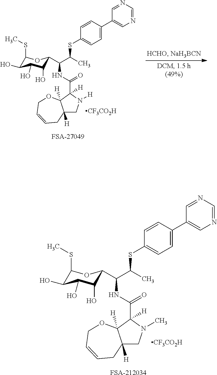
C1(SC)C(O)C(O)C(O)C(C(C(C)SC2=CC=C(C3=CN=CN=C3)C=C2)NC(=O)C2([H])N([H])CC3([H])C2([H])OCC=CC3)O1.[CF3CO2H].[FSA-27049].C1(SC)C(O)C(O)C(O)C(C(C(C)SC2=CC=C(C3=CN=CN=C3)C=C2)NC(=O)C2([H])N(C)CC3([H])C2([H])OCC=CC3)O1.[CF3CO2H].[FSA-212034]
